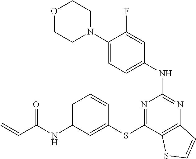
C1=C(N2CCOCC2)C(F)=CC(NC2=NC3=C(C(SC4=CC(NC(C=C)=O)=CC=C4)=N2)SC=C3)=C1
